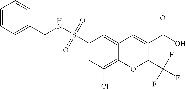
C1(S(NCC2=CC=CC=C2)(=O)=O)=CC(Cl)=C2C(=C1)C=C(C(O)=O)C(C(F)(F)F)O2
